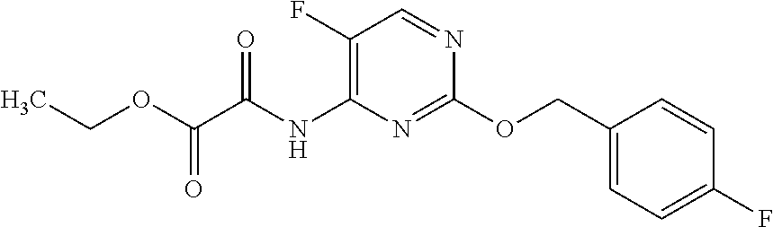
C1(F)=C(NC(C(OCC)=O)=O)N=C(OCC2=CC=C(F)C=C2)N=C1
